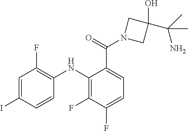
C1=C(I)C=CC(NC2=C(F)C(F)=CC=C2C(N2CC(O)(C(C)(N)C)C2)=O)=C1F
